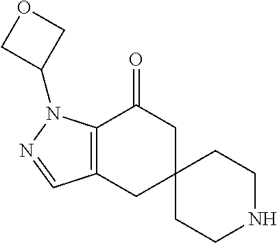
C12=C(CC3(CC1=O)CCNCC3)C=NN2C1COC1
